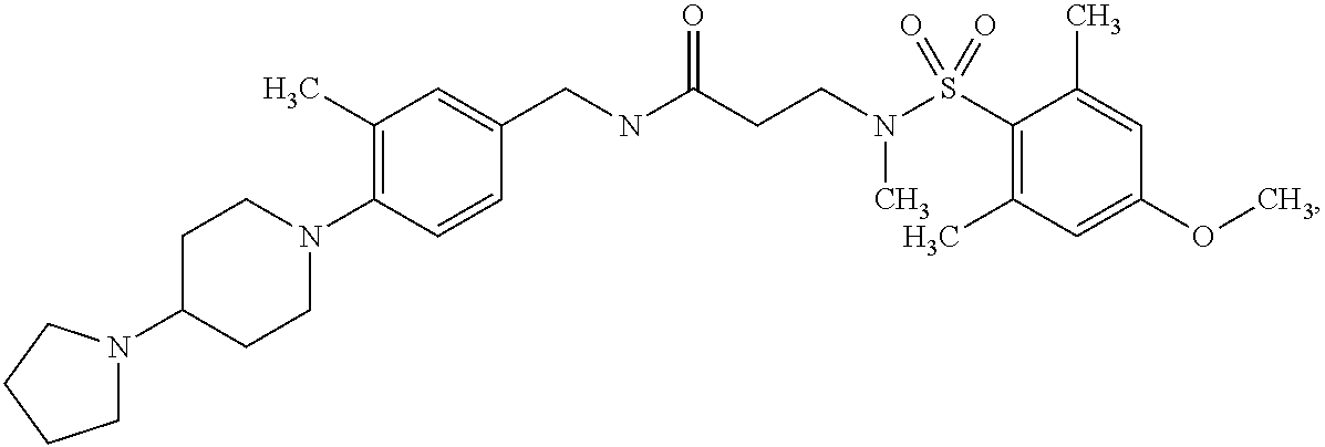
C(NC(CCN(S(C1=C(C)C=C(OC)C=C1C)(=O)=O)C)=O)C1=CC(C)=C(N2CCC(N3CCCC3)CC2)C=C1
